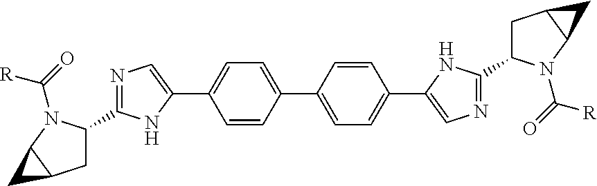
C1=CC(C2=CC=C(C3=CN=C(C4CC5C(C5)N4C(=O)[R])N3)C=C2)=CC=C1C1=CN=C(C2CC3C(C3)N2C(=O)[R])N1
